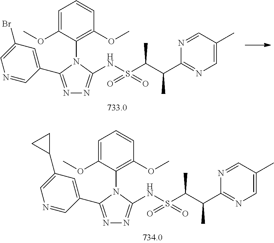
C1=C(OC)C(N2C(C3=CC(C4CC4)=CN=C3)=NN=C2NS(C(C(C2=NC=C(C)C=N2)C)C)(=O)=O)=C(OC)C=C1.C1=C(OC)C(N2C(C3=CC(Br)=CN=C3)=NN=C2NS(C(C(C2=NC=C(C)C=N2)C)C)(=O)=O)=C(OC)C=C1
